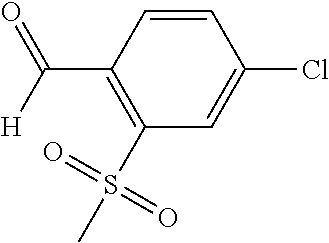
C1(S(=O)(=O)C)=C(C(=O)[H])C=CC(Cl)=C1
